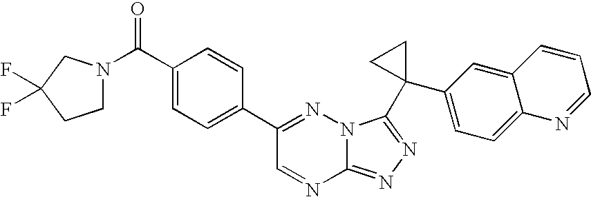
C12=NN=C(C3(C4=CC=C5C(=C4)C=CC=N5)CC3)N1N=C(C1=CC=C(C(=O)N3CCC(F)(F)C3)C=C1)C=N2
